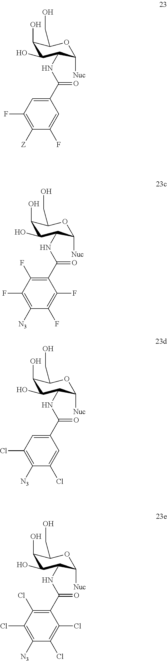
C1(C(NC2C(O)C(O)C(CO)OC2[Nuc])=O)=CC(F)=C([Z])C(F)=C1.C1(C(NC2C(O)C(O)C(CO)OC2[Nuc])=O)=C(F)C(F)=C([N3])C(F)=C1F.C1(C(NC2C(O)C(O)C(CO)OC2[Nuc])=O)=CC(Cl)=C([N3])C(Cl)=C1.C1(C(NC2C(O)C(O)C(CO)OC2[Nuc])=O)=C(Cl)C(Cl)=C([N3])C(Cl)=C1Cl
